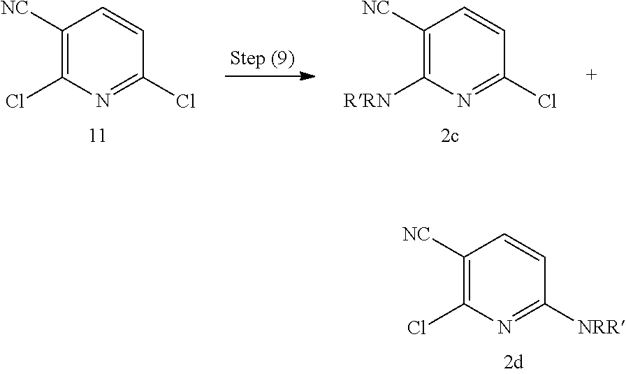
C1([NC])=C(Cl)N=C(Cl)C=C1.C1([NC])=C([RRN])N=C(Cl)C=C1.C1([NC])=C(Cl)N=C([NRR])C=C1
